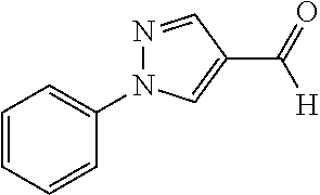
C1=CC=CC(N2N=CC(C(=O)[H])=C2)=C1
